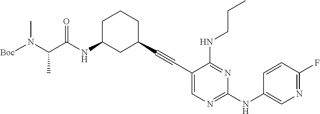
C1(C#CC2CCCC(NC(=O)C(N(C)[Boc])C)C2)=CN=C(NC2=CN=C(F)C=C2)N=C1NCCC
